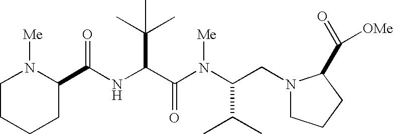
N(C(C(N(C(CN1CCCC1C(=O)[OMe])C(C)C)[Me])=O)C(C)(C)C)C(=O)C1N([Me])CCCC1
